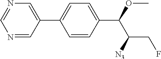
N1=CC(C2=CC=C(C(C(CF)[N3])OC)C=C2)=CN=C1
